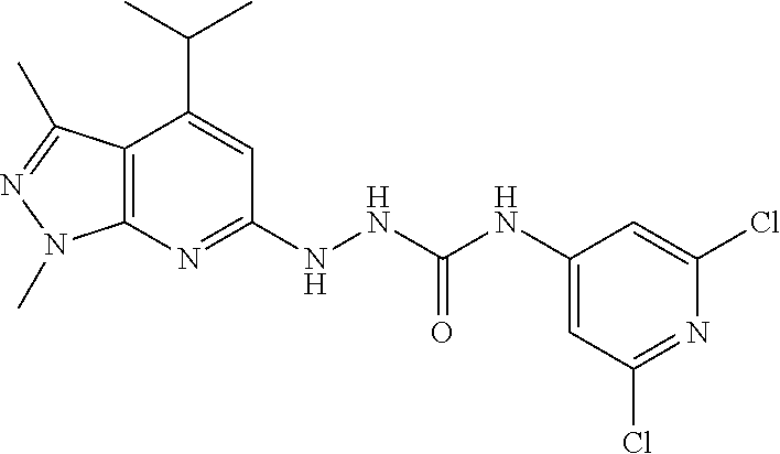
C12=C(N=C(NNC(NC3=CC(Cl)=NC(Cl)=C3)=O)C=C1C(C)C)N(C)N=C2C
